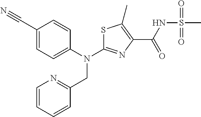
C1(C#N)=CC=C(N(CC2=NC=CC=C2)C2=NC(C(=O)NS(C)(=O)=O)=C(C)S2)C=C1
